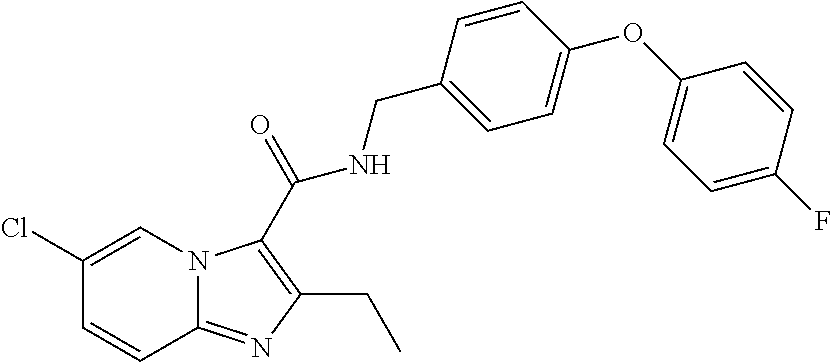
C1(Cl)=CN2C(=NC(CC)=C2C(NCC2=CC=C(OC3=CC=C(F)C=C3)C=C2)=O)C=C1
